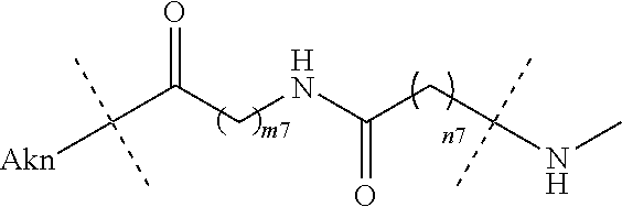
[Akn]C(C(CNC(CC(NC)(C)C)=O)=O)(C)C
